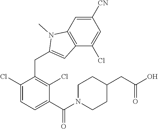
C1(Cl)=CC=C(C(N2CCC(CC(O)=O)CC2)=O)C(Cl)=C1CC1=CC2=C(C=C([CN])C=C2Cl)N1C
